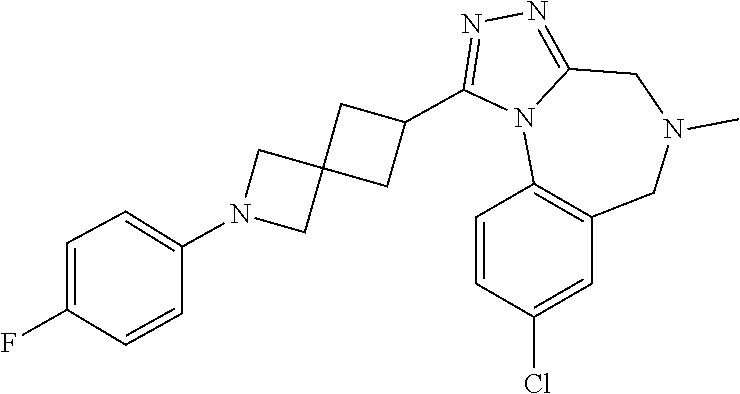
C1=CC(Cl)=CC2=C1N1C(=NN=C1C1CC3(C1)CN(C1=CC=C(F)C=C1)C3)CN(C)C2
